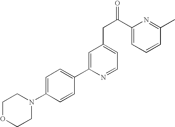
C1OCCN(C2=CC=C(C3=CC(CC(=O)C4=CC=CC(C)=N4)=CC=N3)C=C2)C1
